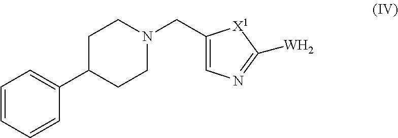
N1(CC2=CN=C([W])[X1]2)CCC(C2=CC=CC=C2)CC1
